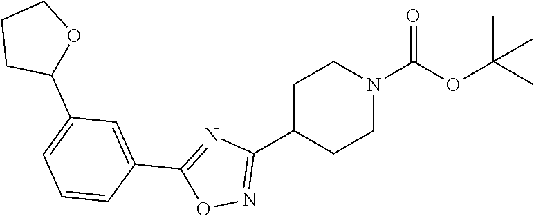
C1(C2=NOC(C3=CC(C4OCCC4)=CC=C3)=N2)CCN(C(=O)OC(C)(C)C)CC1
